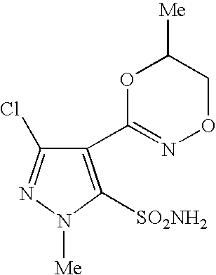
C1(C2=NOCC([Me])O2)=C([SO2NH2])N([Me])N=C1Cl
